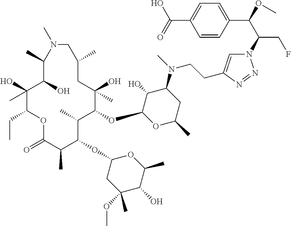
C1(O)(C)C(CC)OC(=O)C(C)C(OC2CC(OC)(C)C(O)C(C)O2)C(C)C(OC2OC(C)CC(N(C)CCC3=CN(C(C(OC)C4=CC=C(C(=O)O)C=C4)CF)N=N3)C2O)C(O)(C)CC(C)CN(C)C(C)C1O
